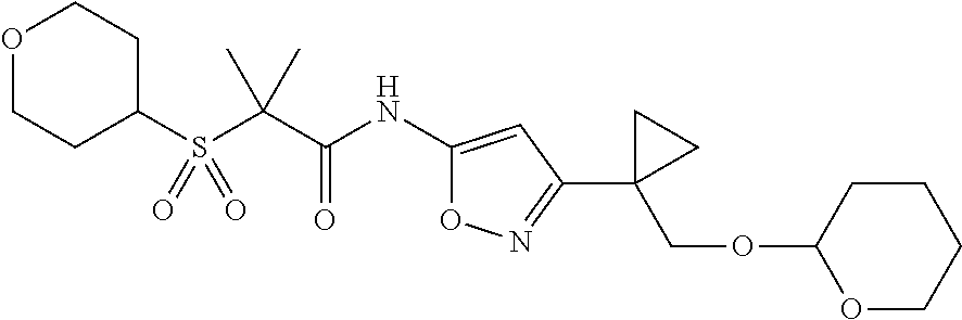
C1(S(C(C(NC2=CC(C3(COC4OCCCC4)CC3)=NO2)=O)(C)C)(=O)=O)CCOCC1
